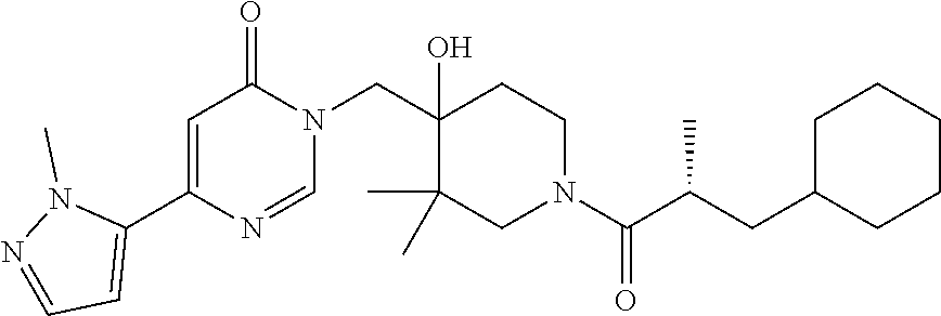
C1(C2=CC(=O)N(CC3(O)C(C)(C)CN(C(C(CC4CCCCC4)C)=O)CC3)C=N2)=CC=NN1C
